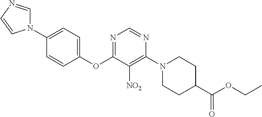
C1(N2C=NC=C2)=CC=C(OC2=NC=NC(N3CCC(C(OCC)=O)CC3)=C2[NO2])C=C1
